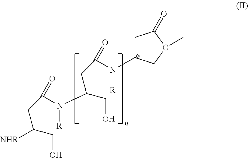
C(CC(N([R])C(CC(N([R])C1CC(=O)O(C)C1)=O)CO)=O)(CO)[NHR]
